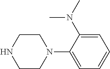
C1CN(C2=CC=CC=C2N(C)C)CCN1
